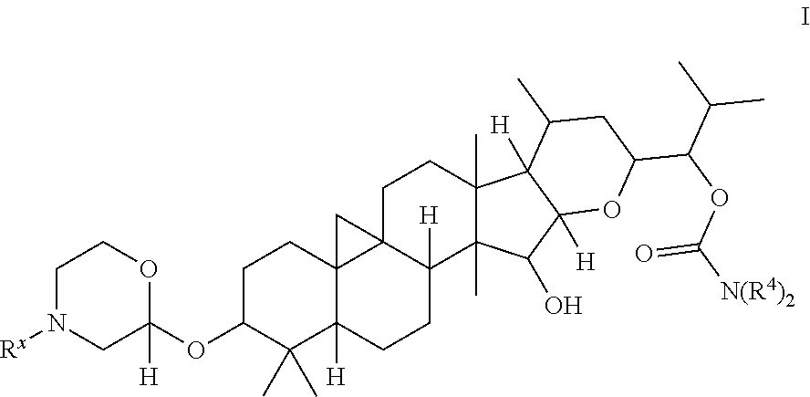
C1N([Rx])CC(OC2C(C)(C)C3([H])C4(CC2)C2(C([H])(CC3)C3(C)C(C)(CC2)C2([H])C([H])(C3O)OC(C(C(C)C)OC(=O)[N(R4)2])CC2C)C4)([H])OC1
